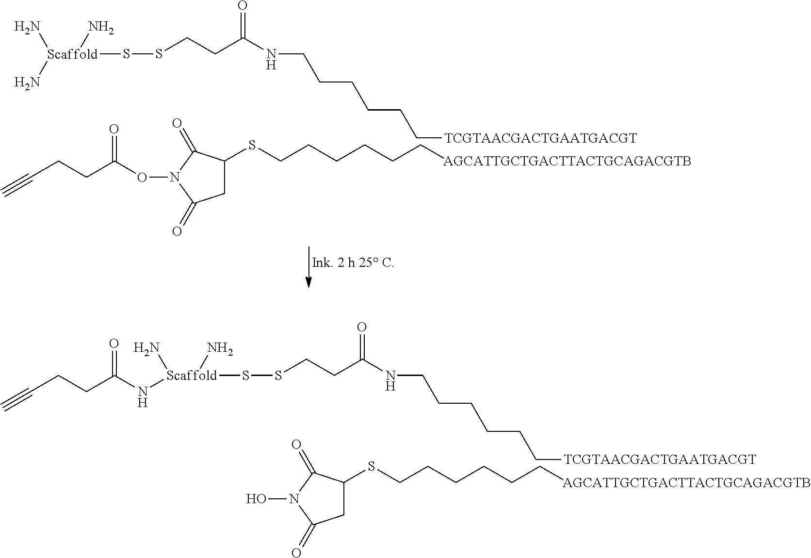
[Scaffold](SSCCC(NCCCCCC[TCGTAACGACTGAATGACGT])=O)(NC(CCC#C)=O)(N)N.ON1C(=O)CC(SCCCCCC[AGCATTGCTGACTTACTGCAGACGTB])C1=O.[Scaffold](SSCCC(NCCCCCC[TCGTAACGACTGAATGACGT])=O)(N)(N)N.C#CCCC(ON1C(=O)CC(SCCCCCC[AGCATTGCTGACTTACTGCAGACGTB])C1=O)=O
